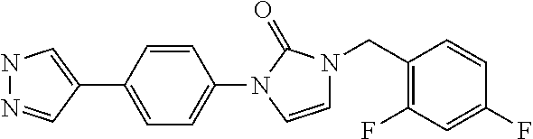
N1N=CC(C2=CC=C(N3C=CN(CC4=C(F)C=C(F)C=C4)C3=O)C=C2)=C1
